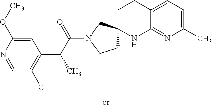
C1=NC(OC)=CC(C(C(N2CCC3(C2)CCC2=CC=C(C)N=C2N3)=O)C)=C1Cl
